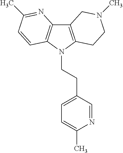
C12=C(N(CCC3=CC=C(C)N=C3)C3=C1N=C(C)C=C3)CCN(C)C2
